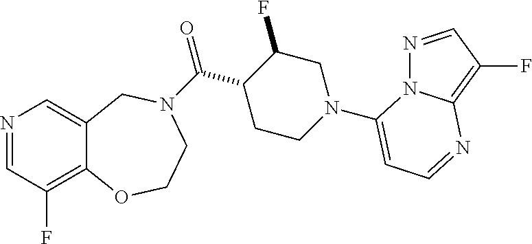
N1=CC(F)=C2C(=C1)CN(C(C1CCN(C3=CC=NC4=C(F)C=NN43)CC1F)=O)CCO2
